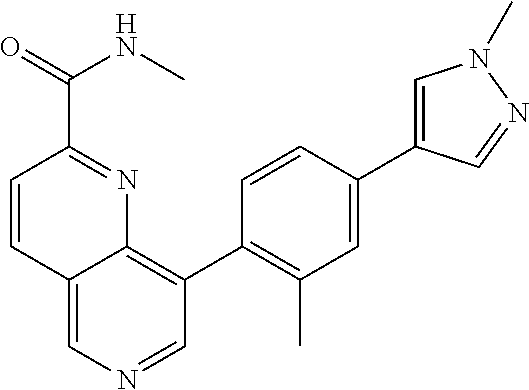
C12=CN=CC(C3=C(C)C=C(C4=CN(C)N=C4)C=C3)=C1N=C(C(=O)NC)C=C2
